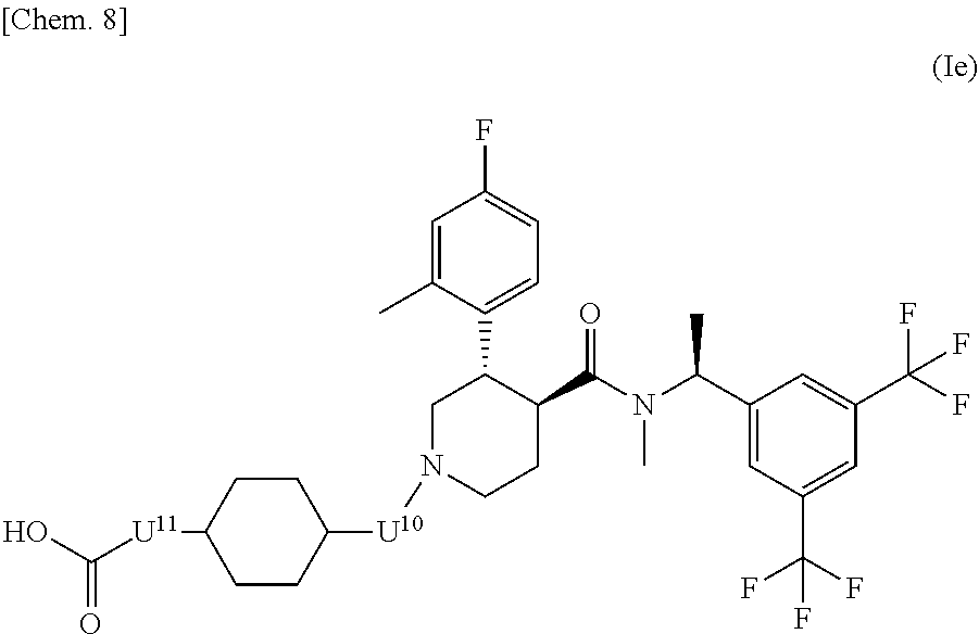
C1=C(C)C(C2CN([U10]C3CCC([U11]C(O)=O)CC3)CCC2C(N(C(C2=CC(C(F)(F)F)=CC(C(F)(F)F)=C2)C)C)=O)=CC=C1F
